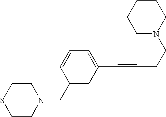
C1CN(CC2=CC(C#CCCN3CCCCC3)=CC=C2)CCS1
